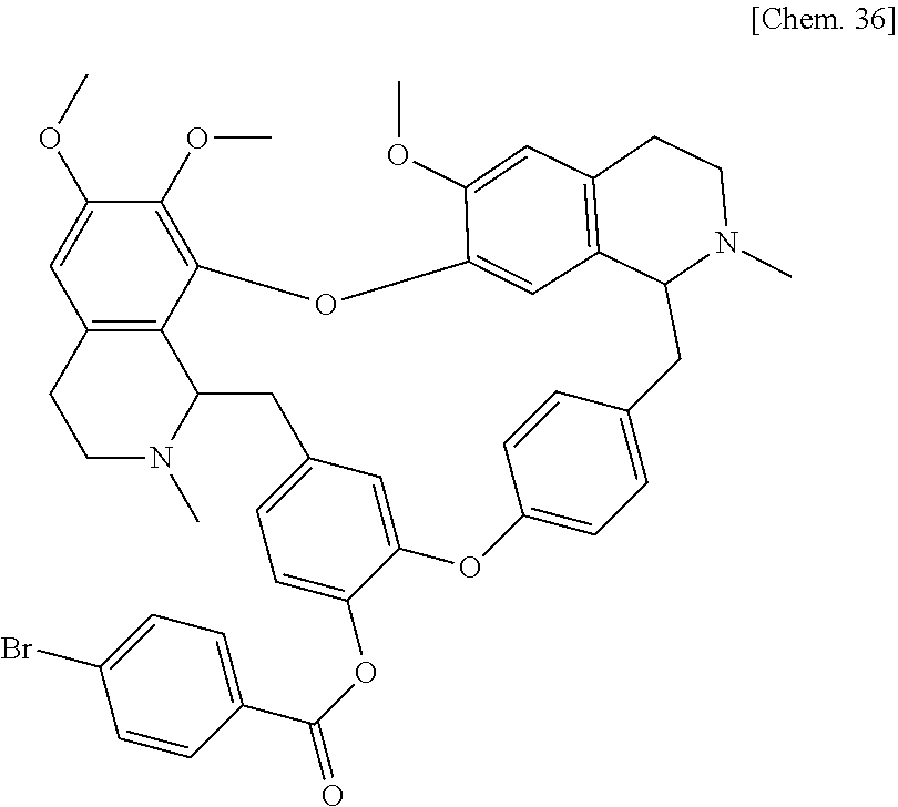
C12=C3C(N(C)CC1)CC1=CC=C(OC(C4=CC=C(Br)C=C4)=O)C(=C1)OC1=CC=C(C=C1)CC1N(C)CCC4=C1C=C(OC3=C(OC)C(OC)=C2)C(OC)=C4
